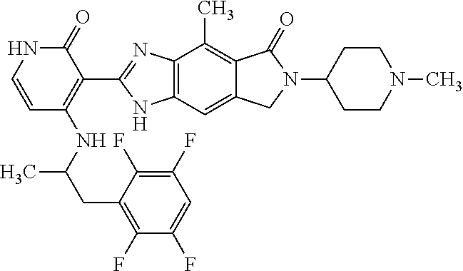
C1(=O)NC=CC(NC(CC2=C(F)C(F)=CC(F)=C2F)C)=C1C1=NC2=C(N1)C=C1C(=C2C)C(=O)N(C2CCN(C)CC2)C1
